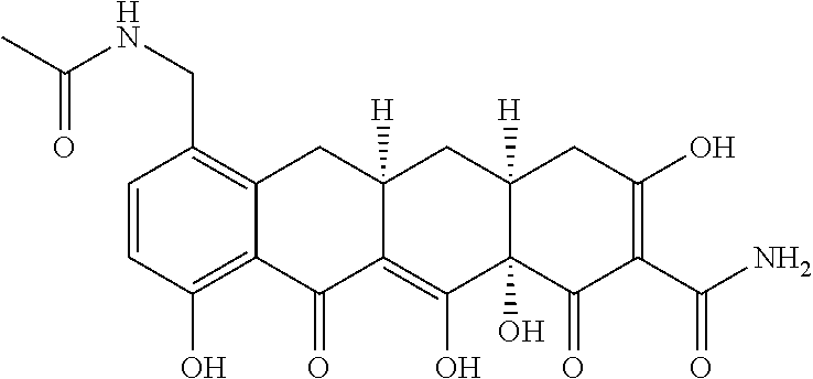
C1=CC(O)=C2C(=C1CNC(C)=O)CC1([H])C(=C(O)C3(O)C([H])(C1)CC(O)=C(C(N)=O)C3=O)C2=O
